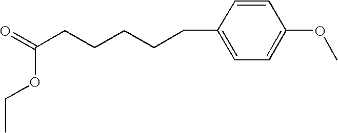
C1=CC(CCCCCC(=O)OCC)=CC=C1OC
